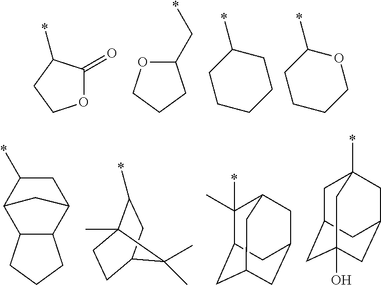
O1C(=O)C(*)CC1.C1(C*)OCCC1.C1CCCCC1*.C1CCCOC1*.C1C(*)C2C3C(C1C2)CCC3.C1(*)C2(C)CCC(C1)C2(C)C.C1(*)(C)C2CC3CC(CC1C3)C2.C1C2CC3(O)CC(CC1(*)C3)C2
